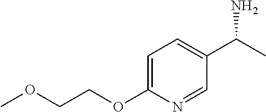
C1=C(OCCOC)N=CC(C(C)N)=C1
